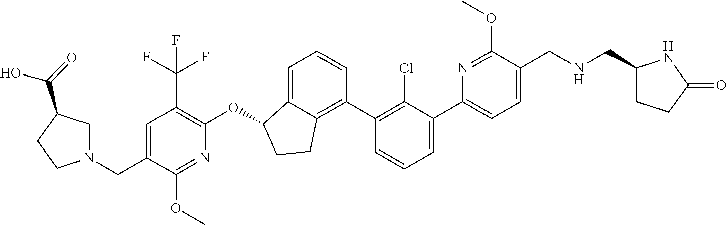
C(C1=CC(C(F)(F)F)=C(OC2C3=CC=CC(C4=C(Cl)C(C5=CC=C(CNCC6CCC(=O)N6)C(OC)=N5)=CC=C4)=C3CC2)N=C1OC)N1CC(C(=O)O)CC1
